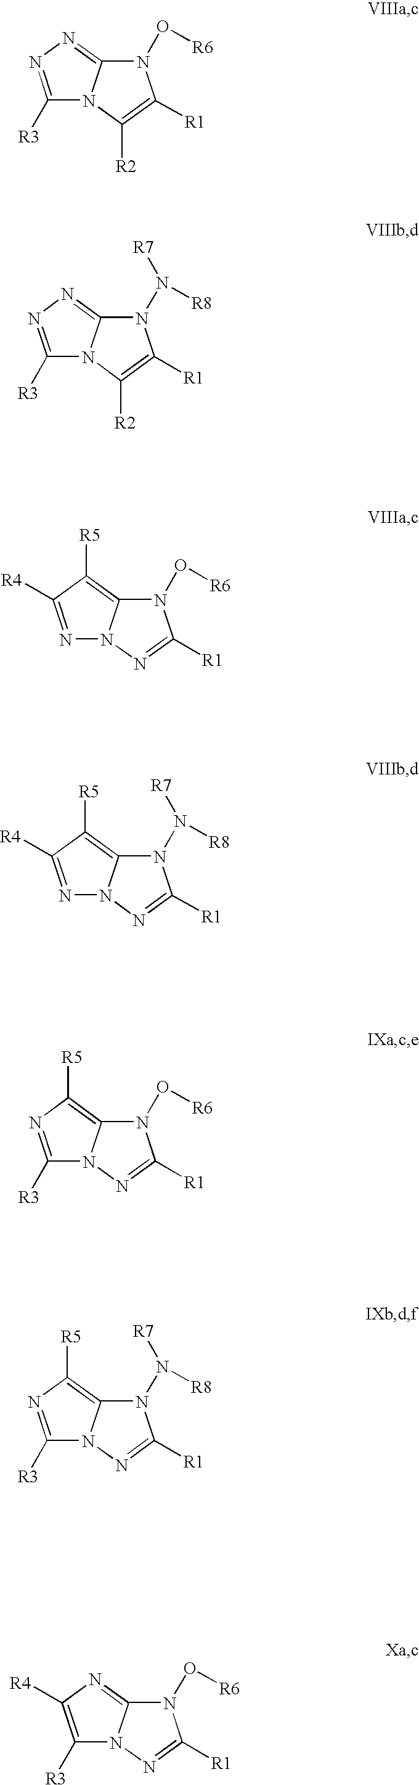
N1(O[R6])C2=NN=C([R3])N2C([R2])=C1[R1].N1(N([R8])[R7])C2=NN=C([R3])N2C([R2])=C1[R1].N1(O[R6])C2=C([R5])C([R4])=NN2N=C1[R1].N1(N([R8])[R7])C2=C([R5])C([R4])=NN2N=C1[R1].N1(O[R6])C2=C([R5])N=C([R3])N2N=C1[R1].N1(N([R8])[R7])C2=C([R5])N=C([R3])N2N=C1[R1].N1(O[R6])C2=NC([R4])=C([R3])N2N=C1[R1]
